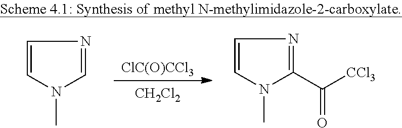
[ClC(O)CCl3].[CH2Cl2].N1(C)C=CN=C1.N1(C)C=CN=C1C([CCl3])=O
